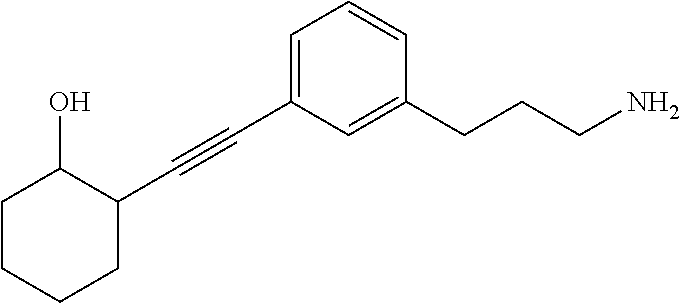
C1=C(C#CC2C(O)CCCC2)C=C(CCCN)C=C1
